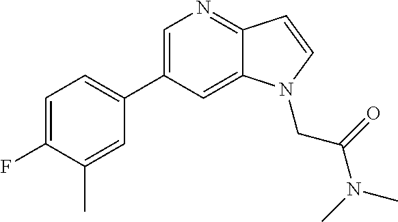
C1=C(C2=CC=C(F)C(C)=C2)C=C2C(=N1)C=CN2CC(N(C)C)=O
